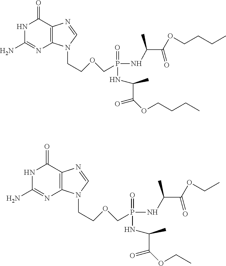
C1(N)=NC2=C(C(=O)N1)N=CN2CCOCP(=O)(NC(C)C(=O)OCCCC)NC(C)C(OCCCC)=O.C1(N)=NC2=C(C(=O)N1)N=CN2CCOCP(=O)(NC(C)C(=O)OCC)NC(C)C(OCC)=O
